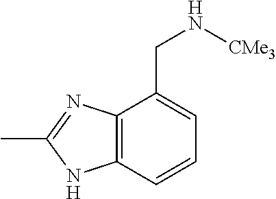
C12=C(C=CC=C1CN[CMe3])NC(C)=N2
